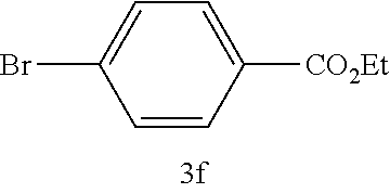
C1=C(Br)C=CC([CO2Et])=C1
